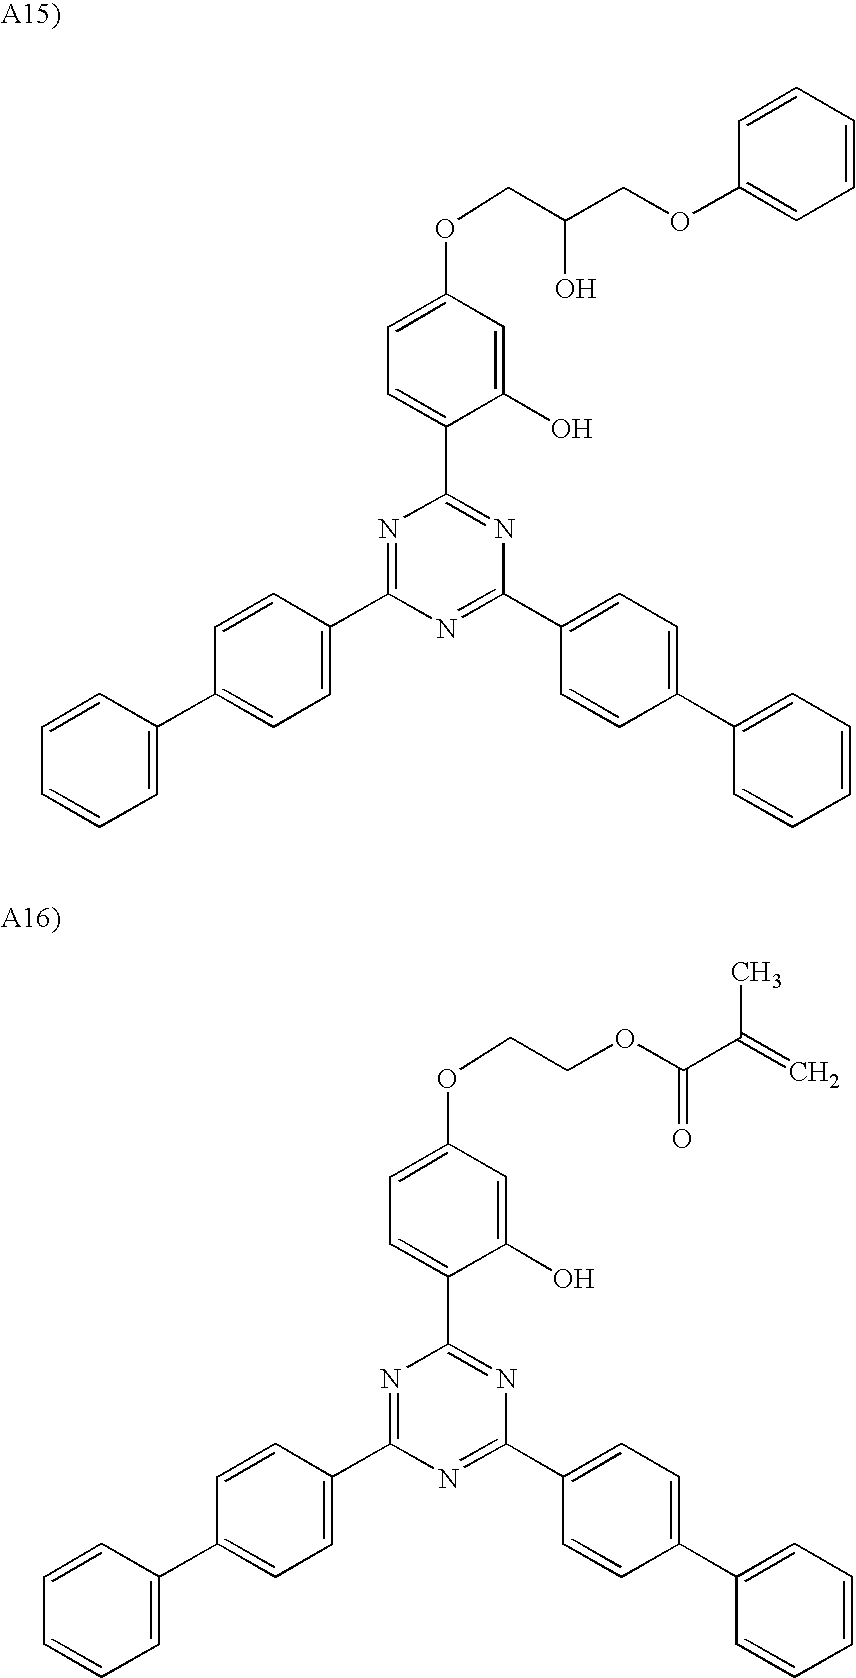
C1(O)=CC(OCC(COC2=CC=CC=C2)O)=CC=C1C1=NC(C2=CC=C(C3=CC=CC=C3)C=C2)=NC(C2=CC=C(C3=CC=CC=C3)C=C2)=N1.C1(O)=CC(OCCOC(C(=C)C)=O)=CC=C1C1=NC(C2=CC=C(C3=CC=CC=C3)C=C2)=NC(C2=CC=C(C3=CC=CC=C3)C=C2)=N1
